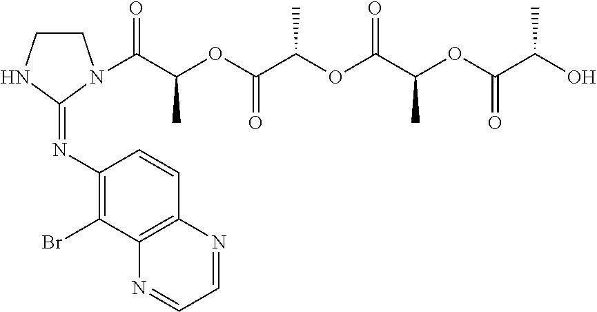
C1CN(C(C(OC(C(OC(C(OC(C(O)C)=O)C)=O)C)=O)C)=O)C(=NC2=C(Br)C3=C(C=C2)N=CC=N3)N1
